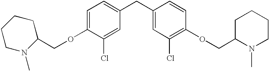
C1=C(OCC2CCCCN2C)C(Cl)=CC(CC2=CC(Cl)=C(OCC3N(C)CCCC3)C=C2)=C1
